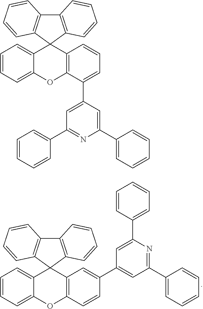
C12=C(C=CC=C1)C1(C3=C2C=CC=C3)C2=CC=CC=C2OC2=C1C=C(C1=CC(C3=CC=CC=C3)=NC(C3=CC=CC=C3)=C1)C=C2.C12=C(C=CC=C1)C1(C3=C2C=CC=C3)C2=CC=CC=C2OC2=C1C=CC=C2C1=CC(C2=CC=CC=C2)=NC(C2=CC=CC=C2)=C1
